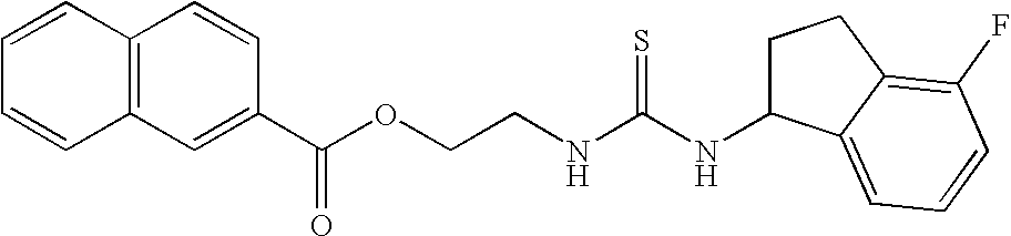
C12=C(C=C(C(OCCNC(NC3CCC4=C(F)C=CC=C34)=S)=O)C=C1)C=CC=C2
